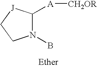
C1([A][CH2OR])N(B)CC[J]1
